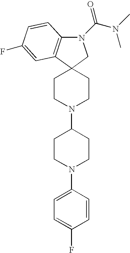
N1(C(N(C)C)=O)C2=C(C3(C1)CCN(C1CCN(C4=CC=C(F)C=C4)CC1)CC3)C=C(F)C=C2
